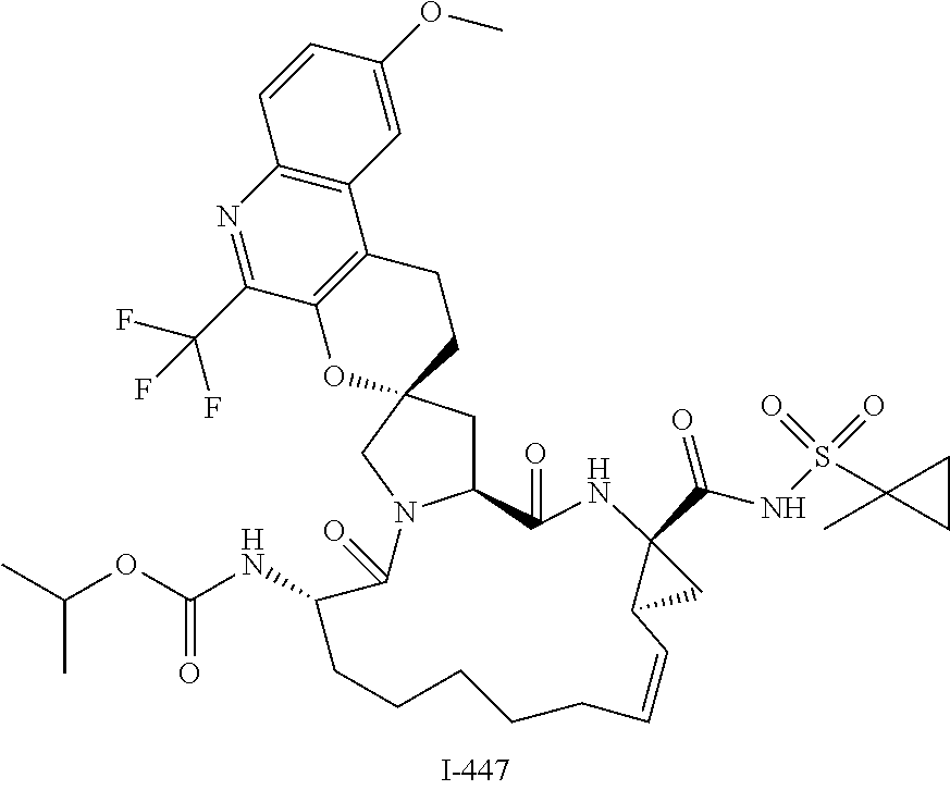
C1(=O)NC2(C(NS(=O)(=O)C3(C)CC3)=O)C(C2)C=CCCCCCC(NC(OC(C)C)=O)C(=O)N2C1CC1(CCC3=C(O1)C(C(F)(F)F)=NC1=C3C=C(OC)C=C1)C2
